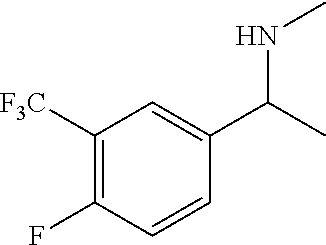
C1([F3C])=C(F)C=CC(C(C)NC)=C1
